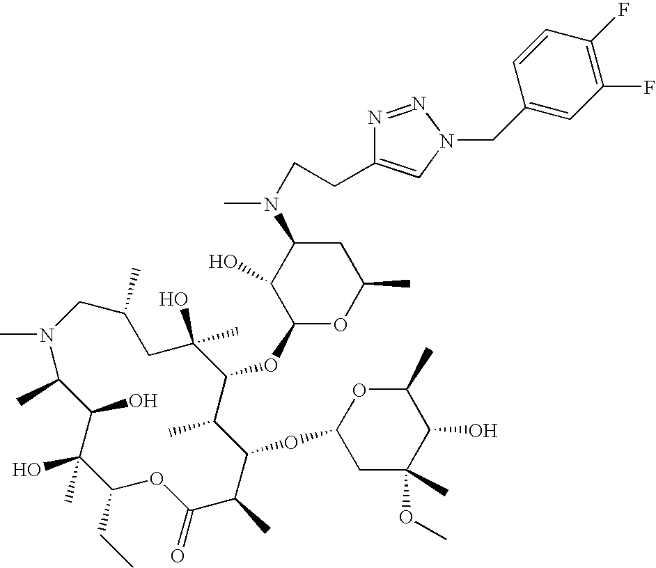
CN1C(C)C(O)C(O)(C)C(CC)OC(=O)C(C)C(OC2CC(C)(OC)C(O)C(C)O2)C(C)C(OC2OC(C)CC(N(CCC3=CN(CC4=CC(F)=C(F)C=C4)N=N3)C)C2O)C(C)(O)CC(C)C1
